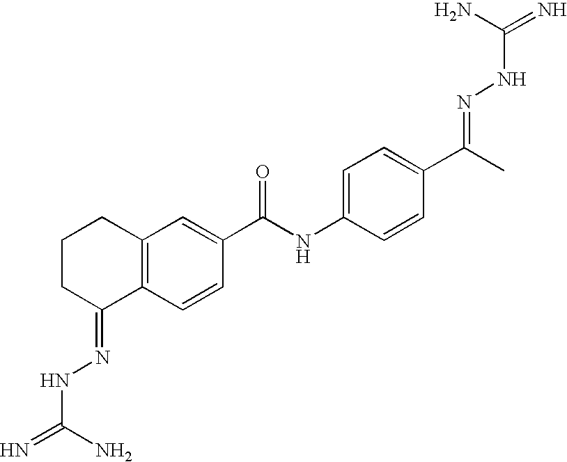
C1CC(=NNC(=N)N)C2=C(C1)C=C(C(NC1=CC=C(C(C)=NNC(=N)N)C=C1)=O)C=C2
